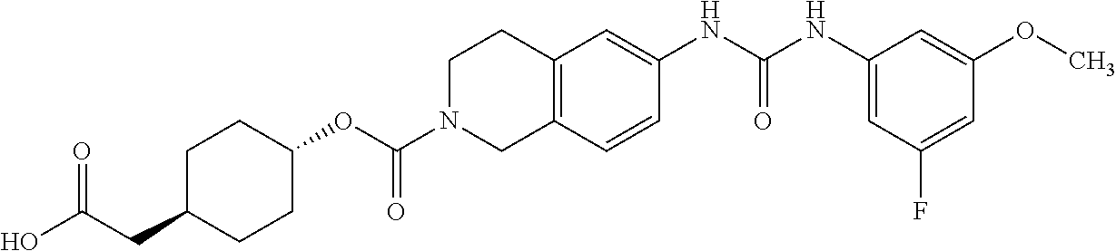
C1C(CC(O)=O)CCC(OC(N2CC3=C(CC2)C=C(NC(NC2=CC(F)=CC(OC)=C2)=O)C=C3)=O)C1
